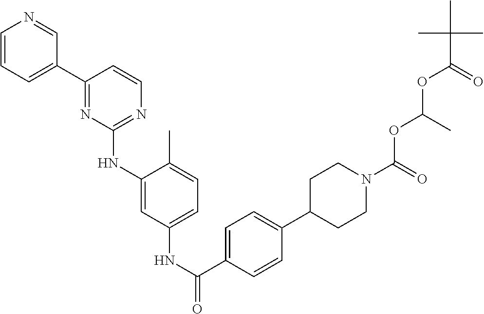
C1=CC=C(C2=NC(NC3=CC(NC(=O)C4=CC=C(C5CCN(C(=O)OC(OC(C(C)(C)C)=O)C)CC5)C=C4)=CC=C3C)=NC=C2)C=N1
